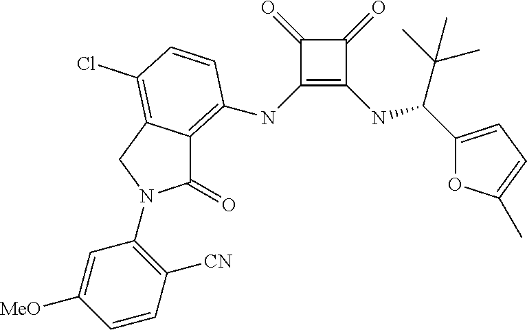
C1(NC2=C3C(=O)N(C4=C([CN])C=CC([MeO])=C4)CC3=C(Cl)C=C2)=C(NC(C(C)(C)C)C2=CC=C(C)O2)C(=O)C1=O
